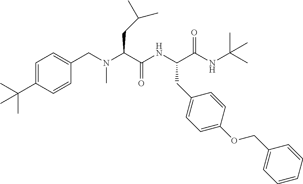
C(C(NC(C(NC(C)(C)C)=O)CC1=CC=C(OCC2=CC=CC=C2)C=C1)=O)(CC(C)C)N(CC1=CC=C(C(C)(C)C)C=C1)C
